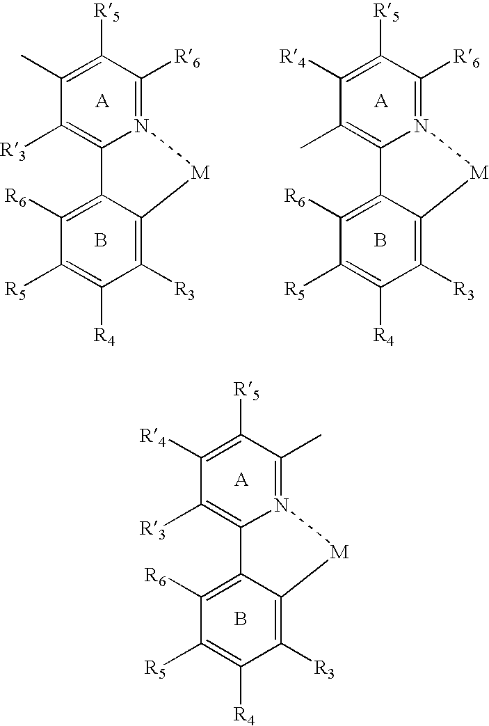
C1([R3])=C2N(=C(C)C([R5])=C1[R4])[M]C1=C([R3])C([R4])=C([R5])C([R6])=C21.B.C1([R3])=C2N(=C([R6])C([R5])=C1C)[M]C1=C([R3])C([R4])=C([R5])C([R6])=C21.B.C1(C)=C2N(=C([R6])C([R5])=C1[R4])[M]C1=C([R3])C([R4])=C([R5])C([R6])=C21.B
